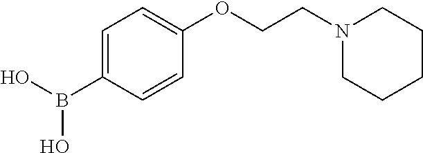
C1=C(B(O)O)C=CC(OCCN2CCCCC2)=C1
